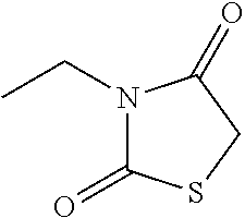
N1(CC)C(=O)SCC1=O
